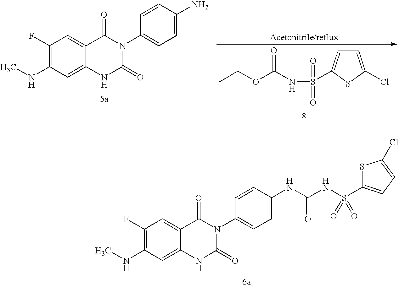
C1=C(Cl)SC(S(NC(OCC)=O)(=O)=O)=C1.C1(F)=C(NC)C=C2C(=C1)C(=O)N(C1=CC=C(N)C=C1)C(=O)N2.C1(F)=C(NC)C=C2C(=C1)C(=O)N(C1=CC=C(NC(NS(C3=CC=C(Cl)S3)(=O)=O)=O)C=C1)C(=O)N2
